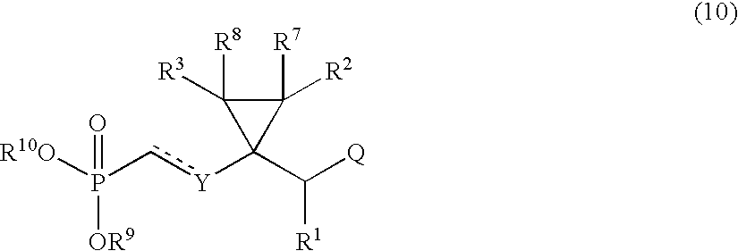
c([Y]C1(C([Q])[R1])C([R7])([R2])C1([R8])[R3])P(=O)([OR9])[R10O]
